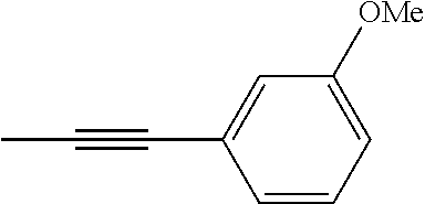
C1=CC=C([OMe])C=C1C#CC
